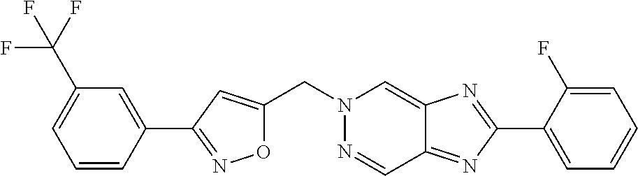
C(N1N=CC2=NC(C3=CC=CC=C3F)=NC2=C1)C1=CC(C2=CC(C(F)(F)F)=CC=C2)=NO1
